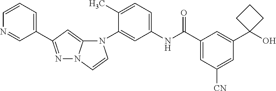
N1=C(C2=CC=CN=C2)C=C2N1C=CN2C1=CC(NC(C2=CC([CN])=CC(C3(O)CCC3)=C2)=O)=CC=C1C
